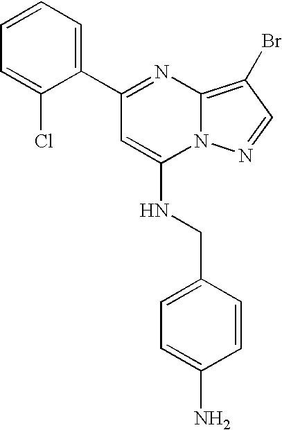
C12=C(Br)C=NN1C(NCC1=CC=C(N)C=C1)=CC(C1=CC=CC=C1Cl)=N2
